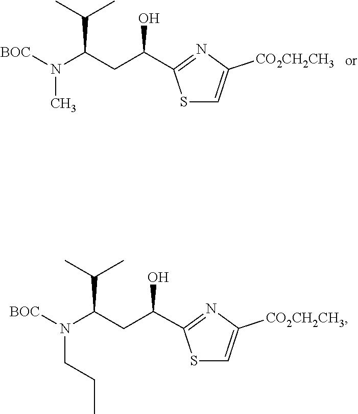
[BOC]N(C(C(C)C)CC(C1=NC([CO2CH2CH3])=CS1)O)C.N(CCC)(C(CC(O)C1=NC([CO2CH2CH3])=CS1)C(C)C)[BOC]
